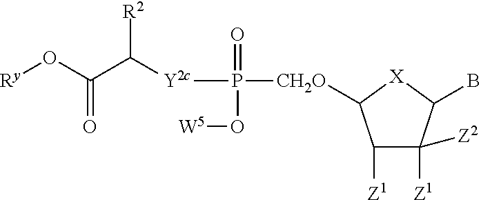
C1([Z1])C([Z1])([Z2])C(B)[X]C1[CH2O]P(=O)([Y2c]C(C(O[Ry])=O)[R2])O[W5]
